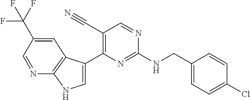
N(C1=NC(C2=CNC3=C2C=C(C(F)(F)F)C=N3)=C(C#N)C=N1)CC1=CC=C(Cl)C=C1
